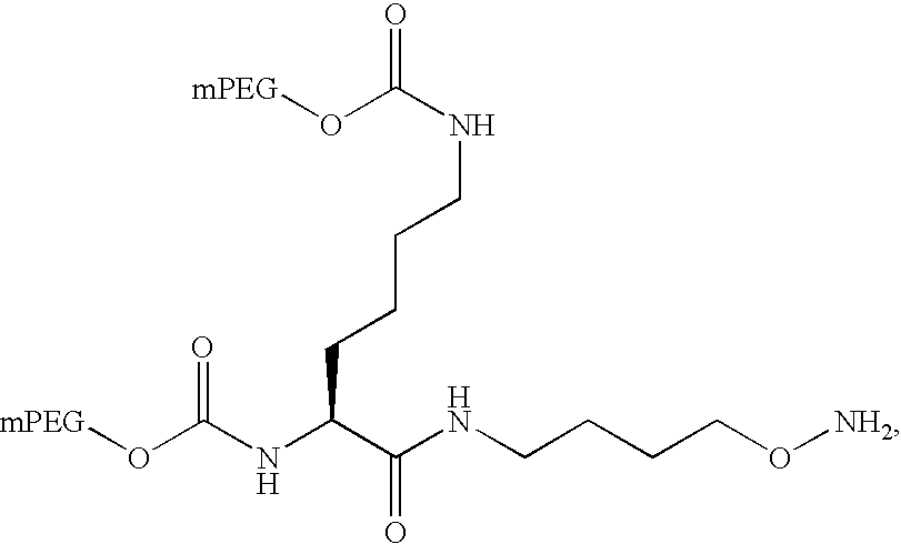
[mPEG]OC(NCCCCC(NC(O[mPEG])=O)C(NCCCCO[NH2])=O)=O
